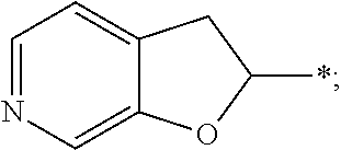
C12=CN=CC=C1CC(*)O2
